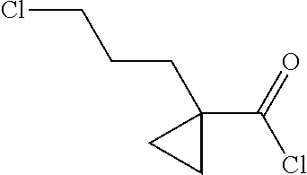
C1(CCCCl)(C(=O)Cl)CC1
